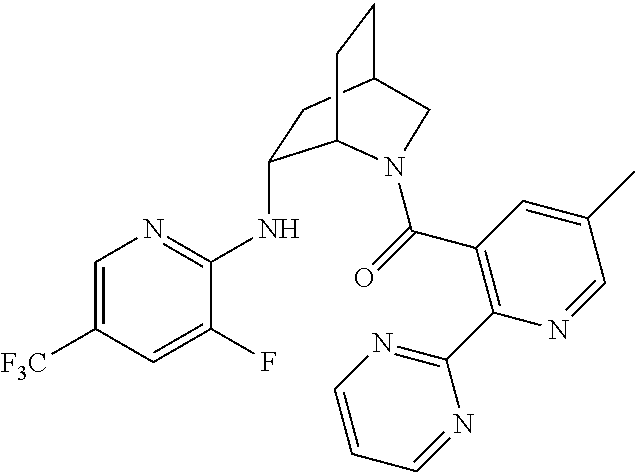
[F3C]C1=CN=C(NC2CC3CCC2N(C(=O)C2=C(C4=NC=CC=N4)N=CC(C)=C2)C3)C(F)=C1
